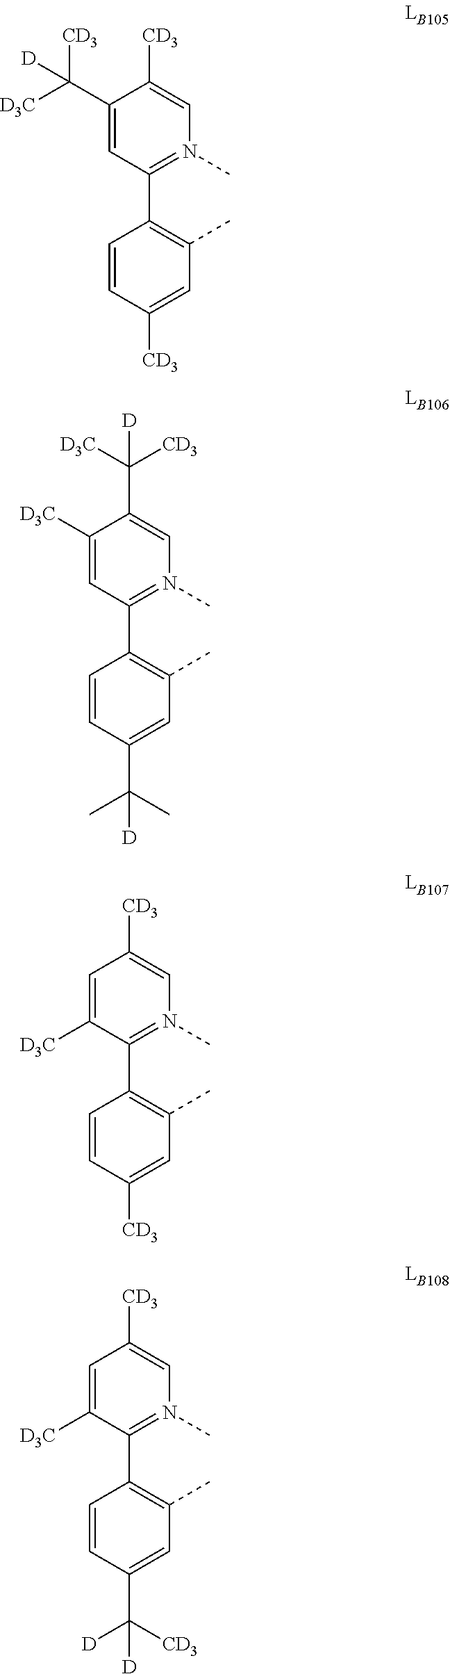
C1=C(C([D3C])([CD3])[D])C([CD3])=CN(C)=C1C1=C(C)C=C([CD3])C=C1.C1=C([D3C])C(C([D3C])([CD3])[D])=CN(C)=C1C1=C(C)C=C(C(C)(C)[D])C=C1.C1([D3C])=CC([CD3])=CN(C)=C1C1=C(C)C=C(C([CD3])([D])[D])C=C1.C1([D3C])=CC([CD3])=CN(C)=C1C1=C(C)C=C([CD3])C=C1
